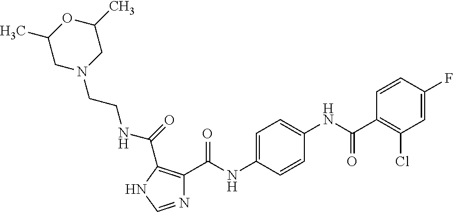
N1=CNC(C(=O)NCCN2CC(C)OC(C)C2)=C1C(NC1=CC=C(NC(=O)C2=C(Cl)C=C(F)C=C2)C=C1)=O
